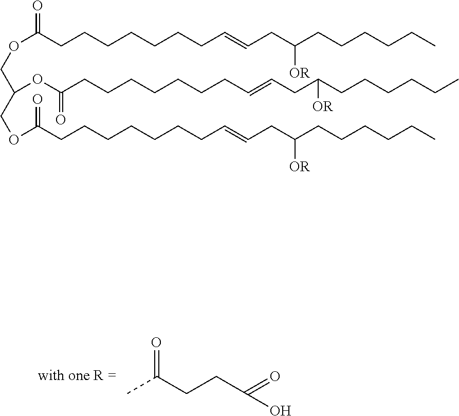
CC(CCC(=O)O)=O.O(C(CCCCCCCC=CCC([OR])CCCCCC)=O)CC(OC(=O)CCCCCCCC=CCC(CCCCCC)[OR])COC(CCCCCCCC=CCC(CCCCCC)[OR])=O
